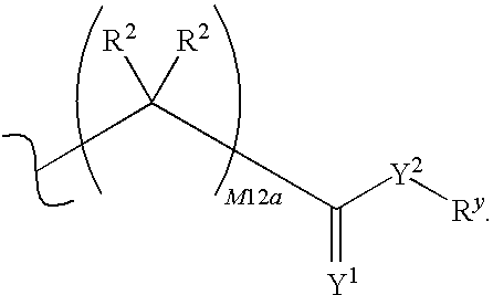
C([Y2][Ry])(C([R2])([R2])C)=[Y1]
